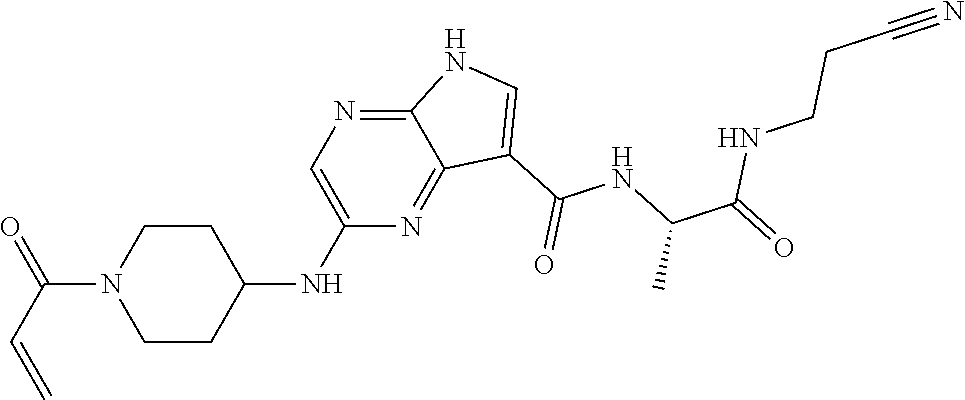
C1(NC2CCN(C(C=C)=O)CC2)=CN=C2C(=N1)C(C(NC(C(=O)NCCC#N)C)=O)=CN2
